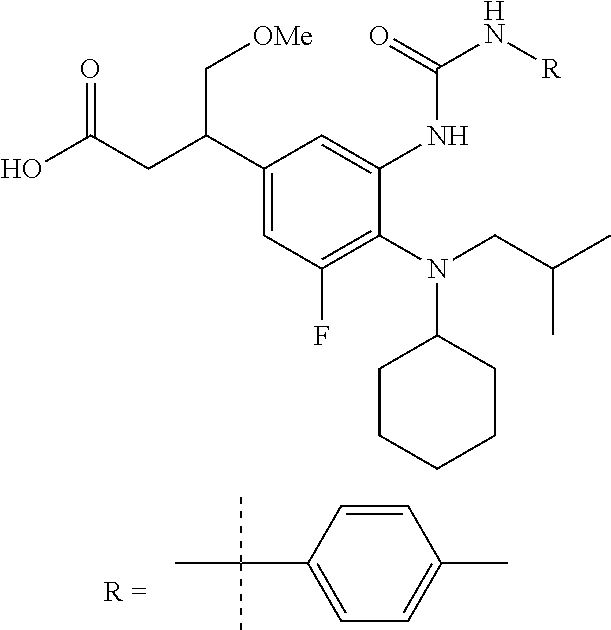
C1(C(CC(O)=O)C[OMe])=CC(F)=C(N(CC(C)C)C2CCCCC2)C(NC(N[R])=O)=C1.C1=CC(C(C)(C)C)=CC=C1C
